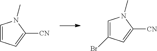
C1=CC=C([CN])N1C.C1=C(Br)C=C([CN])N1C
